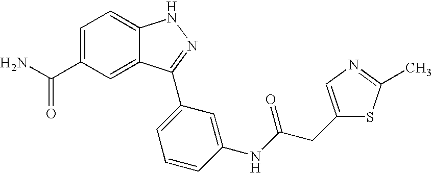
C1=C(C(N)=O)C=C2C(=C1)NN=C2C1=CC=CC(NC(=O)CC2=CN=C(C)S2)=C1
